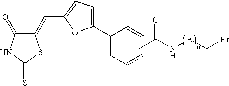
CC(N[E]CBr)=O.C1(=O)C(=CC2=CC=C(C3=CC=CC=C3)O2)SC(=S)N1
